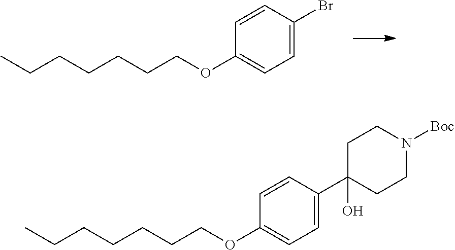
CCCCCCCOC1=CC=C(Br)C=C1.CCCCCCCOC1=CC=C(C2(O)CCN([Boc])CC2)C=C1
